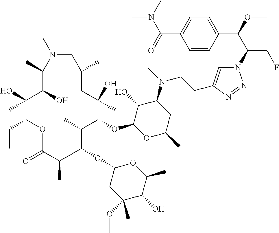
N1=NN(C(C(C2=CC=C(C(N(C)C)=O)C=C2)OC)CF)C=C1CCN(C1C(O)C(OC2C(C)C(OC3CC(OC)(C)C(O)C(C)O3)C(C)C(=O)OC(CC)C(O)(C)C(O)C(C)N(C)CC(C)CC2(O)C)OC(C)C1)C
